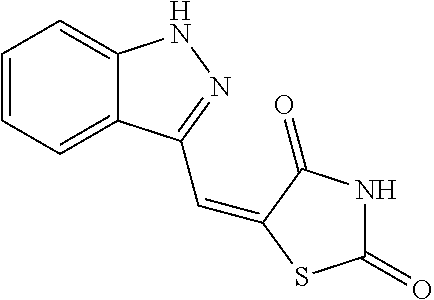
C1=CC=C2C(=C1)NN=C2C=C1C(=O)NC(=O)S1
